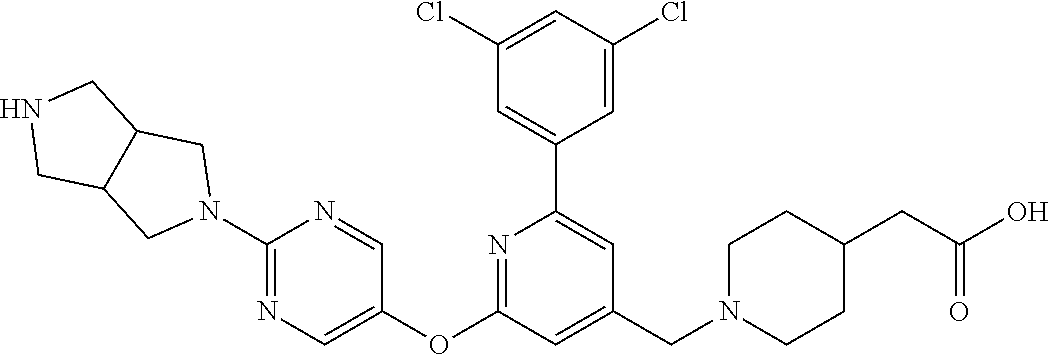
C1(Cl)=CC(Cl)=CC(C2=CC(CN3CCC(CC(O)=O)CC3)=CC(OC3=CN=C(N4CC5C(C4)CNC5)N=C3)=N2)=C1
